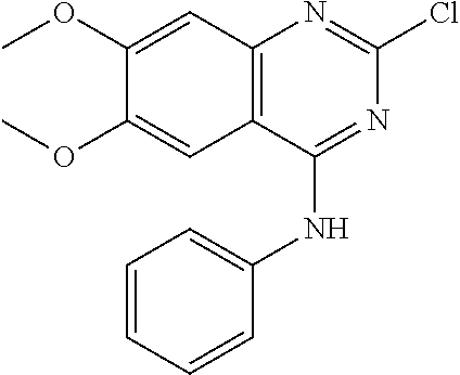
C12=C(C(NC3=CC=CC=C3)=NC(Cl)=N1)C=C(OC)C(OC)=C2
